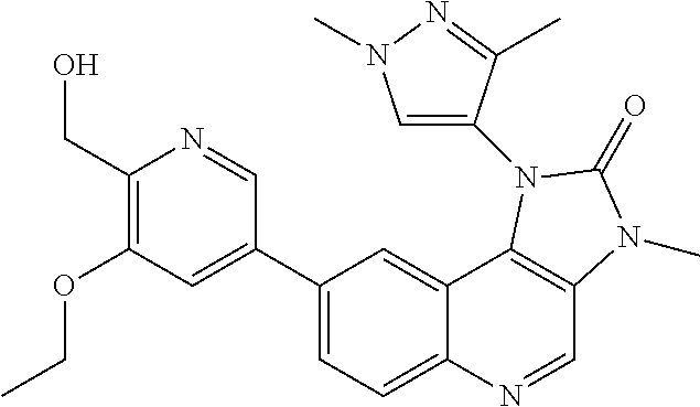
C1(CO)=C(OCC)C=C(C2=CC=C3C(=C2)C2=C(C=N3)N(C)C(=O)N2C2=CN(C)N=C2C)C=N1
